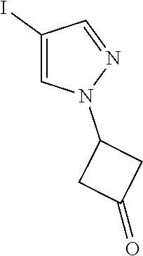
C1(I)=CN(C2CC(=O)C2)N=C1
